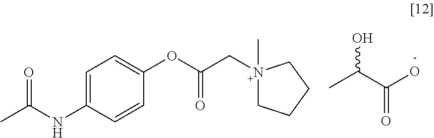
CC(NC1=CC=C(OC(CN2(C)CCCC2)=O)C=C1)=O.CC(C(O)=O)O
